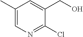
C1(C)=CN=C(Cl)C(CO)=C1
